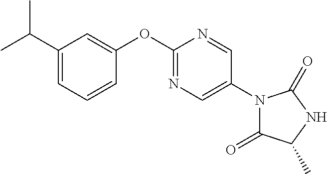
N1=C(OC2=CC(C(C)C)=CC=C2)N=CC(N2C(=O)C(C)NC2=O)=C1
